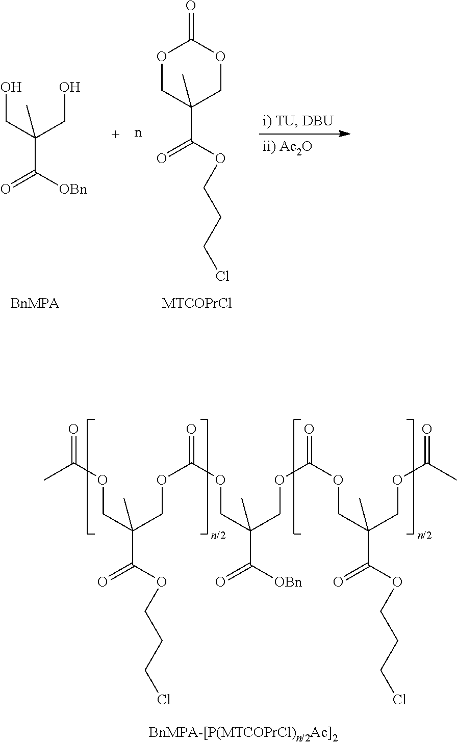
OCC(CO)(C(=O)[OBn])C.O1CC(C)(C(=O)OCCCCl)COC1=O.[MTCOPrCl].[BnMPA].O(CC(COC(OCC(COC(=O)OCC(COC(=O)C)(C)C(=O)OCCCCl)(C)C(=O)[OBn])=O)(C)C(=O)OCCCCl)C(C)=O
